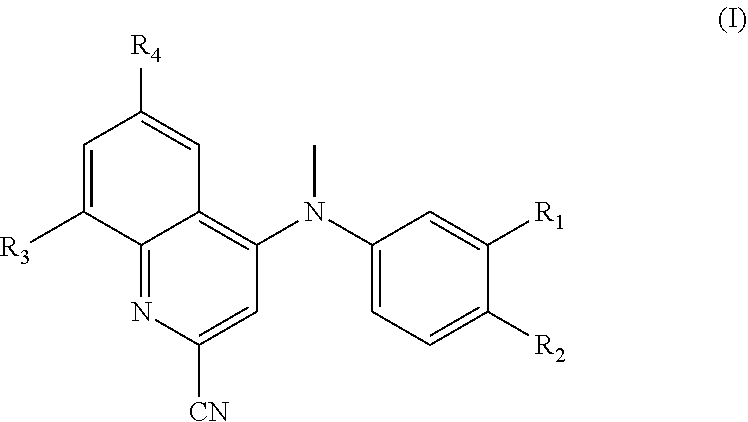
N(C)(C1=CC=C([R2])C([R1])=C1)C1=C2C(=NC([CN])=C1)C([R3])=CC([R4])=C2
